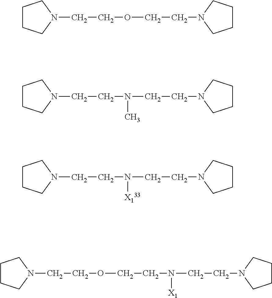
C1CCN(CCOCCN2CCCC2)C1.C1CCN(CCN(CCN2CCCC2)C)C1.C1CCN(CCN(CCN2CCCC2)[X133])C1.C1CCN(CCOCCN(CCN2CCCC2)[X1])C1
